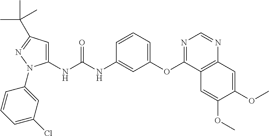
C1(NC(NC2=CC(OC3=NC=NC4=C3C=C(OC)C(OC)=C4)=CC=C2)=O)=CC(C(C)(C)C)=NN1C1=CC(Cl)=CC=C1
